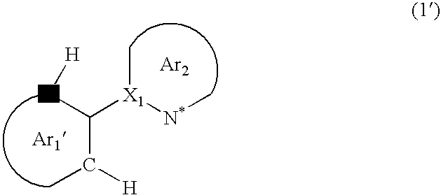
C(C([H])C)(C[H])[X1](C)[N*]C.[Ar1].[Ar2]
